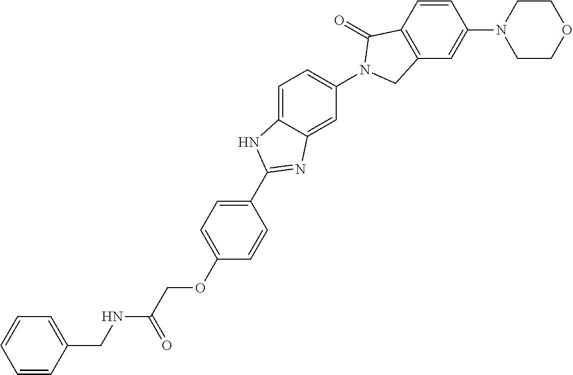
C1=CC(N2CCOCC2)=CC2=C1C(=O)N(C1=CC=C3C(=C1)N=C(C1=CC=C(OCC(NCC4=CC=CC=C4)=O)C=C1)N3)C2
